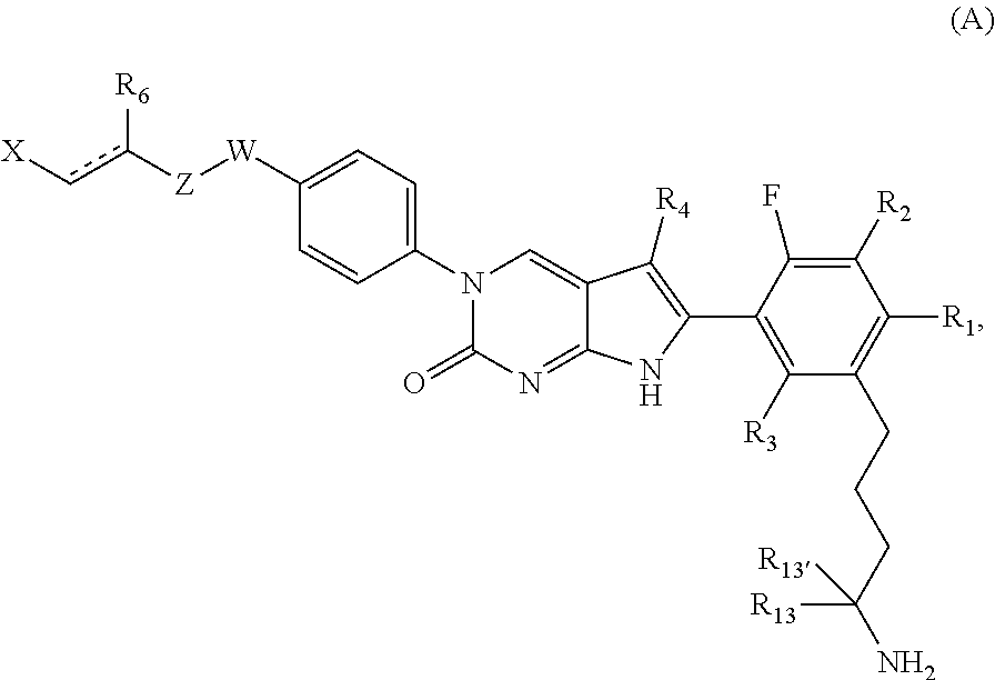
N1(C2=CC=C([W][Z]c([R6])c[X])C=C2)C(=O)N=C2C(=C1)C([R4])=C(C1=C([R3])C(CCCC(N)([R13])[R13])=C([R1])C([R2])=C1F)N2
